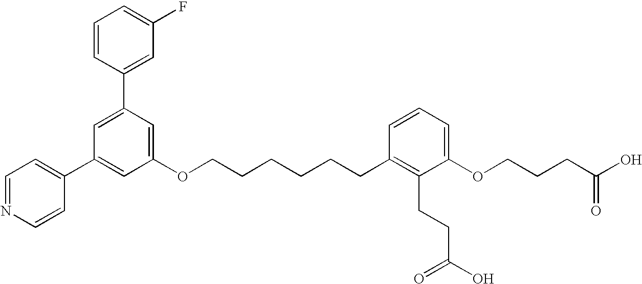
C1=CC(C2=CC(C3=CC=NC=C3)=CC(OCCCCCCC3=C(CCC(O)=O)C(OCCCC(O)=O)=CC=C3)=C2)=CC(F)=C1
